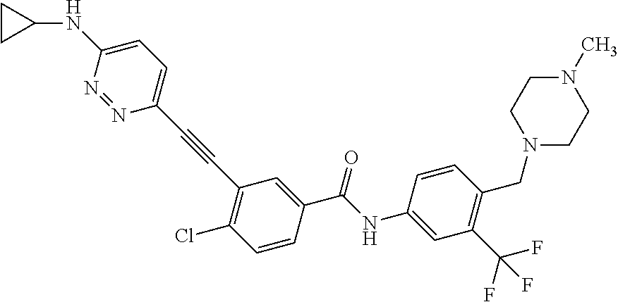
N1(C)CCN(CC2=C(C(F)(F)F)C=C(NC(C3=CC(C#CC4=CC=C(NC5CC5)N=N4)=C(Cl)C=C3)=O)C=C2)CC1
